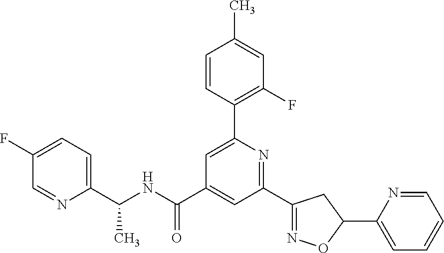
C1(C(NC(C2=CC(C3=NOC(C4=CC=CC=N4)C3)=NC(C3=C(F)C=C(C)C=C3)=C2)=O)C)=CC=C(F)C=N1
